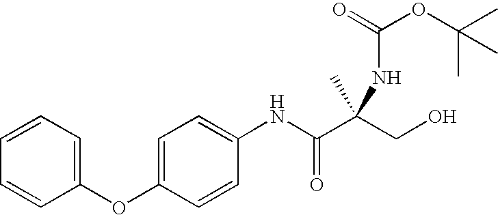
C1=CC=CC(OC2=CC=C(NC(C(CO)(NC(OC(C)(C)C)=O)C)=O)C=C2)=C1
